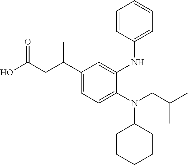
OC(CC(C1=CC=C(N(CC(C)C)C2CCCCC2)C(NC2=CC=CC=C2)=C1)C)=O
